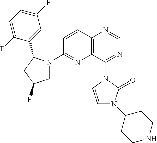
C12=C(C(N3C(=O)N(C4CCNCC4)C=C3)=NC=N1)N=C(N1CC(F)CC1C1=CC(F)=CC=C1F)C=C2
